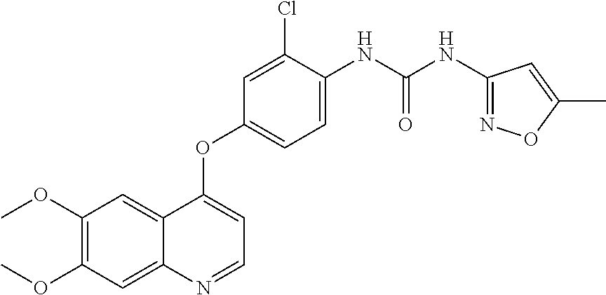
C1(OC)=C(OC)C=C2C(=C1)C(OC1=CC=C(NC(NC3=NOC(C)=C3)=O)C(Cl)=C1)=CC=N2
